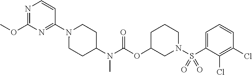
N1=C(OC)N=C(N2CCC(N(C(OC3CN(S(C4=CC=CC(Cl)=C4Cl)(=O)=O)CCC3)=O)C)CC2)C=C1
